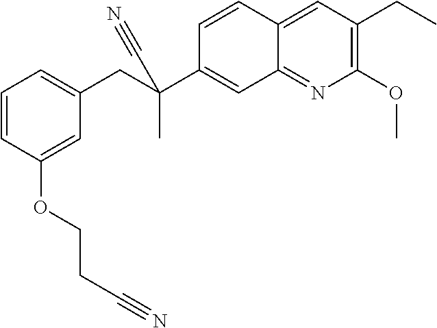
C12=NC(OC)=C(CC)C=C1C=CC(C(CC1=CC=CC(OCCC#N)=C1)(C)C#N)=C2
